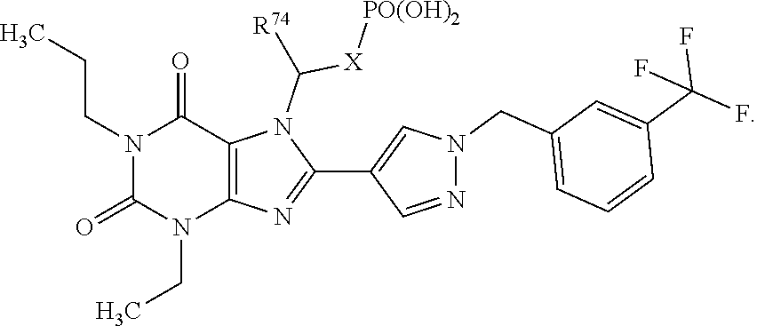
N1(CCC)C(=O)N(CC)C2=C(C1=O)N(C([X][PO(OH)2])[R74])C(C1=CN(CC3=CC=CC(C(F)(F)F)=C3)N=C1)=N2
